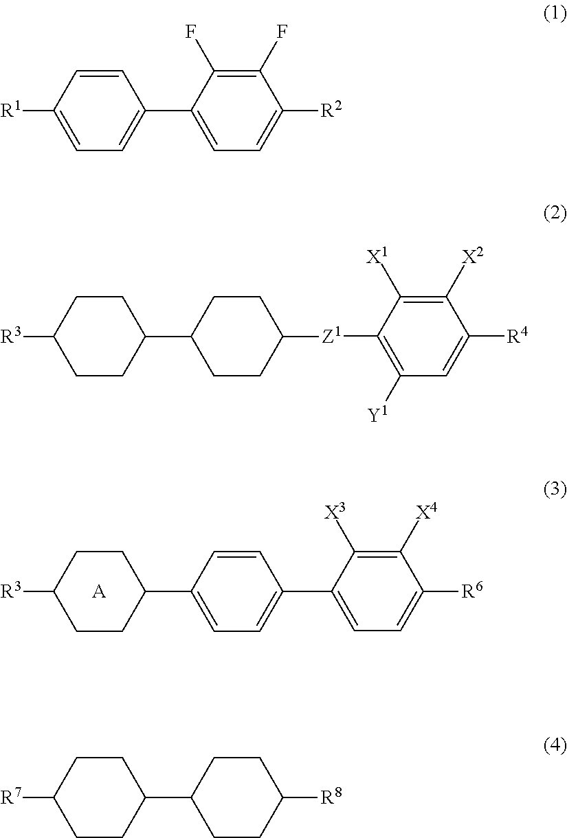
C1([X4])=C([X3])C(C2=CC=C(C3CCC([R3])CC3)C=C2)=CC=C1[R6].[A].C1(F)=C(F)C(C2=CC=C([R1])C=C2)=CC=C1[R2].C1([X2])=C([X1])C([Z1]C2CCC(C3CCC([R3])CC3)CC2)=C([Y1])C=C1[R4].[R8]C1CCC(C2CCC([R7])CC2)CC1
